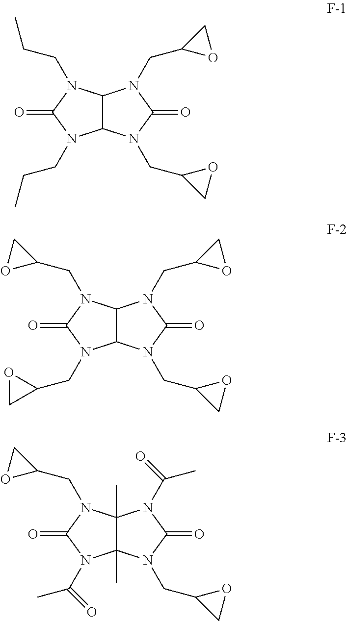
C12C(N(CC3CO3)C(=O)N1CC1OC1)N(CCC)C(=O)N2CCC.C12C(N(CC3CO3)C(=O)N1CC1OC1)N(CC1OC1)C(=O)N2CC1CO1.C12(C)C(C)(N(CC3CO3)C(=O)N1C(=O)C)N(C(C)=O)C(=O)N2CC1CO1
